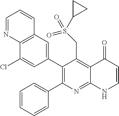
C12=C(C=C(C3=C(C4=CC=CC=C4)N=C4C(=C3CS(=O)(C3CC3)=O)C(=O)C=CN4)C=C1Cl)C=CC=N2
